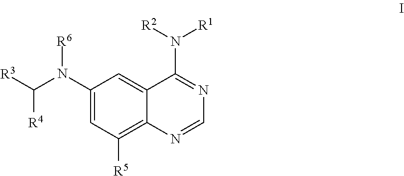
C1(N(C([R3])[R4])[R6])=CC([R5])=C2C(=C1)C(N([R1])[R2])=NC=N2
